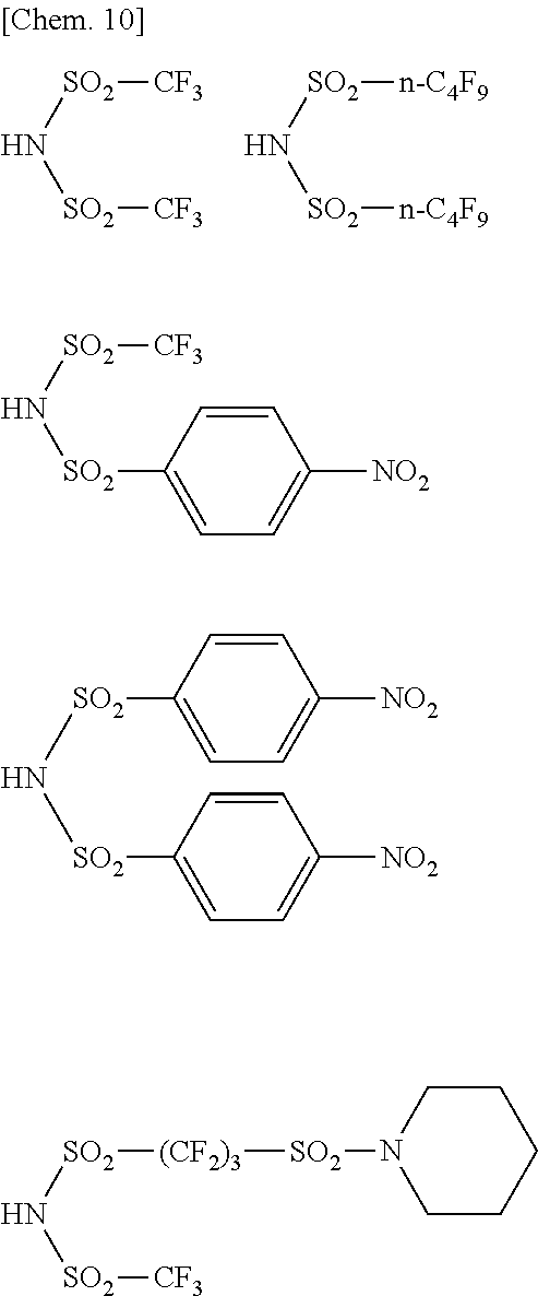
[SO2](N[SO2][CF3])[CF3].[SO2](N[SO2][n-C4F9])[n-C4F9].[SO2](N[SO2]C1=CC=C([NO2])C=C1)[CF3].C1([SO2]N[SO2]C2=CC=C([NO2])C=C2)=CC=C([NO2])C=C1.[SO2](N[SO2][CF3])[(CF2)3][SO2]N1CCCCC1
